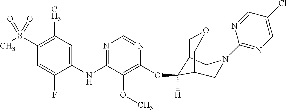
C1(NC2=NC=NC(OC3([H])C4COCC3CN(C3=NC=C(Cl)C=N3)C4)=C2OC)=CC(C)=C(S(C)(=O)=O)C=C1F
